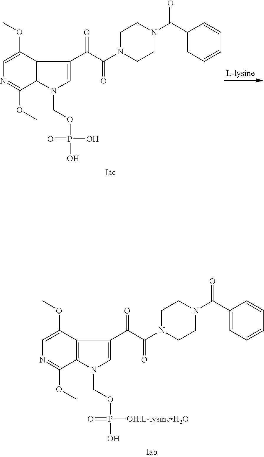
C1=C(OC)C2=C(C(OC)=N1)N(COP(=O)([OH:L-lysineH2O])O)C=C2C(C(N1CCN(C(C2=CC=CC=C2)=O)CC1)=O)=O.C1=C(OC)C2=C(C(OC)=N1)N(COP(=O)(O)O)C=C2C(C(N1CCN(C(C2=CC=CC=C2)=O)CC1)=O)=O
